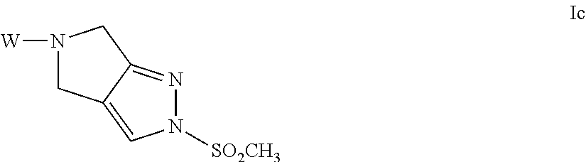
N1([W])CC2=CN([SO2CH3])N=C2C1
